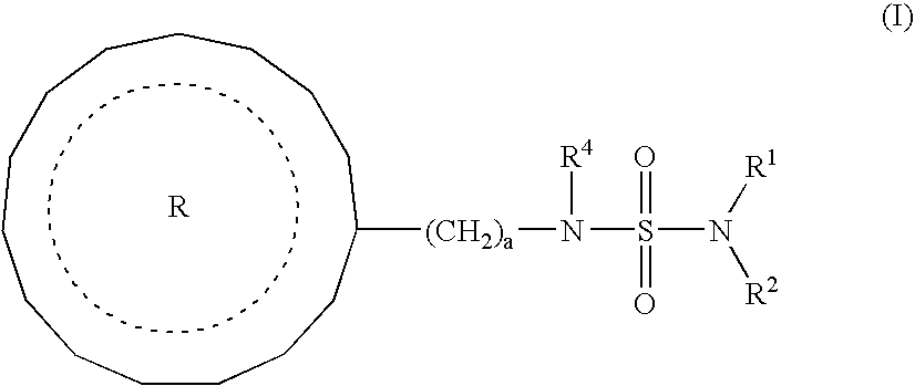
c1cccc([(CH2)a]N([R4])S(N([R1])[R2])(=O)=O)cccccccccc1
